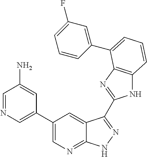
C1(C2=CN=CC(N)=C2)=CN=C2C(=C1)C(C1=NC3=C(N1)C=CC=C3C1=CC(F)=CC=C1)=NN2
